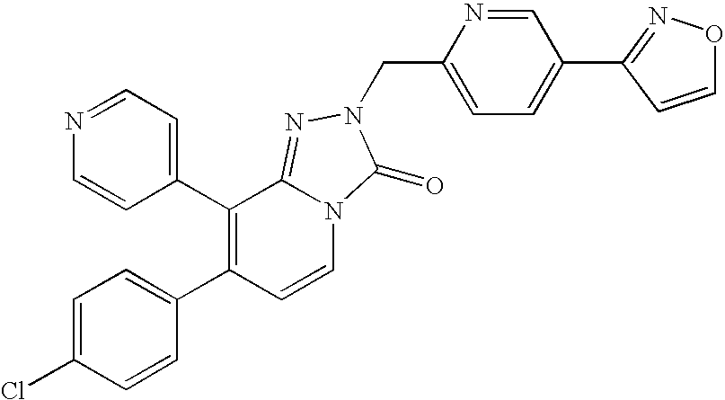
C1(C2=C(C3=CC=C(Cl)C=C3)C=CN3C2=NN(CC2=CC=C(C4=NOC=C4)C=N2)C3=O)=CC=NC=C1
